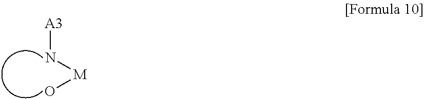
[A3]N[M]O
